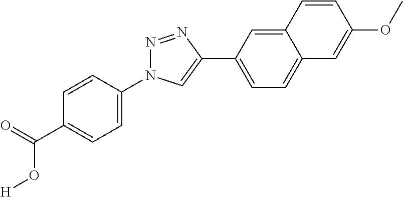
C1(N2N=NC(C3=CC=C4C(=C3)C=CC(OC)=C4)=C2)=CC=C(C(=O)O[H])C=C1
